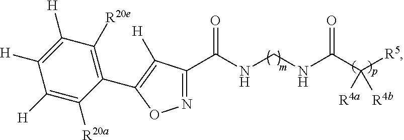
N1=C(C(NCNC(C([R4a])([R5])[R4b])=O)=O)C([H])=C(C2=C([R20e])C([H])=C([H])C([H])=C2[R20a])O1
